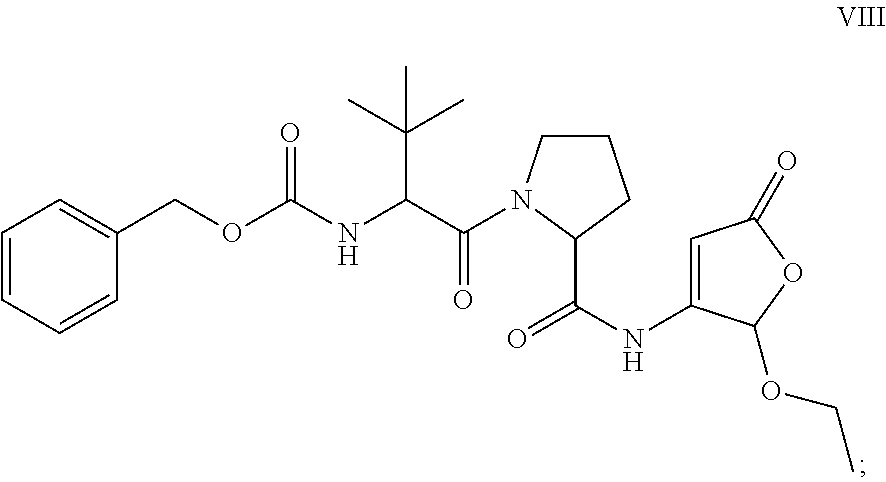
C1=CC=CC(COC(=O)NC(C(=O)N2CCCC2C(NC2=CC(=O)OC2OCC)=O)C(C)(C)C)=C1
